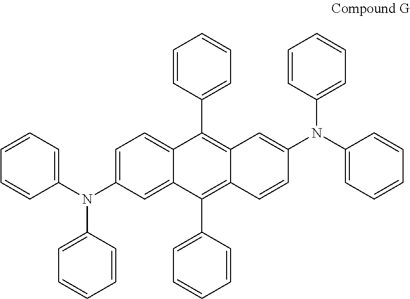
C1=CC(C2=C3C(=C(C4=CC=CC=C4)C4=CC(N(C5=CC=CC=C5)C5=CC=CC=C5)=CC=C24)C=CC(N(C2=CC=CC=C2)C2=CC=CC=C2)=C3)=CC=C1
